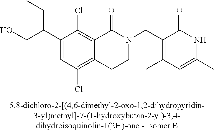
C1(C(CO)CC)=CC(Cl)=C2C(=C1Cl)C(=O)N(CC1=C(C)C=C(C)NC1=O)CC2
